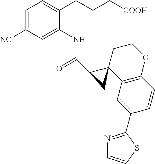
C1=C([NC])C=C(NC(=O)C2C3(C4=C(OCC3)C=CC(C3=NC=CS3)=C4)C2)C(CCC[COOH])=C1
